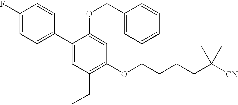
C1(F)=CC=C(C2=CC(CC)=C(OCCCCC([CN])(C)C)C=C2OCC2=CC=CC=C2)C=C1
